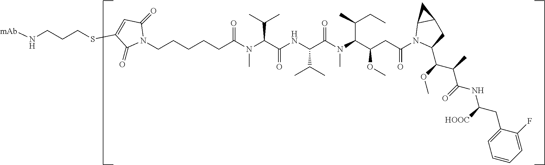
N(CCCSC1=CC(=O)N(CCCCCC(N(C(C(NC(C(N(C(C(CC(N2C(C(C(C(NC([HOOC])CC3=CC=CC=C3F)=O)C)OC)CC3C2C3)=O)OC)C(CC)C)C)=O)C(C)C)=O)C(C)C)C)=O)C1=O)[mAb]
